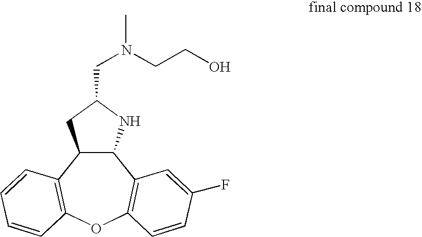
C12C(NC(CN(CCO)C)C1)C1=C(OC3=C2C=CC=C3)C=CC(F)=C1
